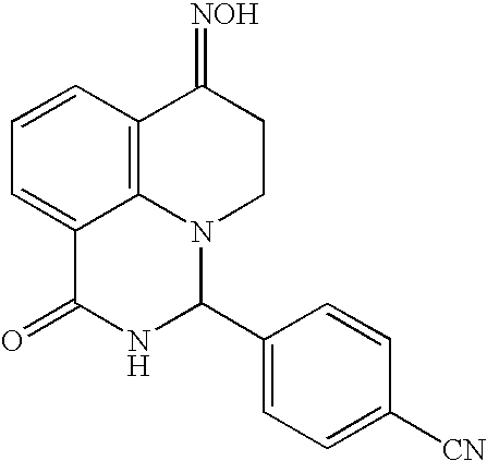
C1=CC2=C3C(=C1)C(=O)NC(C1=CC=C([CN])C=C1)N3CCC2=[NOH]
